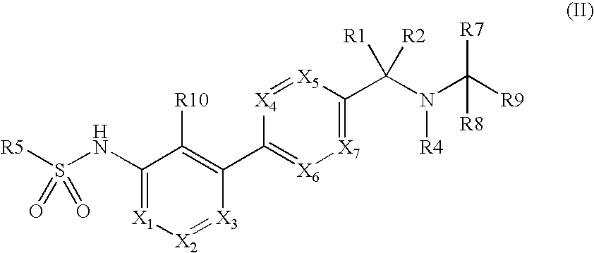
C1(NS([R5])(=O)=O)=[X1][X2]=[X3]C(C2=[X6][X7]=C(C(N(C([R9])([R7])[R8])[R4])([R1])[R2])[X5]=[X4]2)=C1[R10]
